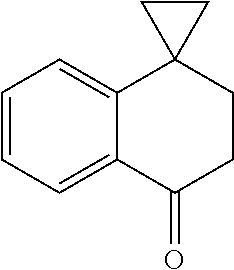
C1=CC=C2C(=C1)C1(CCC2=O)CC1
